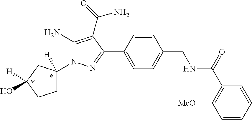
C1(N)=C(C(=O)N)C(C2=CC=C(CNC(=O)C3=C([MeO])C=CC=C3)C=C2)=NN1C1([H])CCC([H])(O)C1
